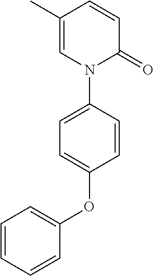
C1(C)=CN(C2=CC=C(OC3=CC=CC=C3)C=C2)C(=O)C=C1
